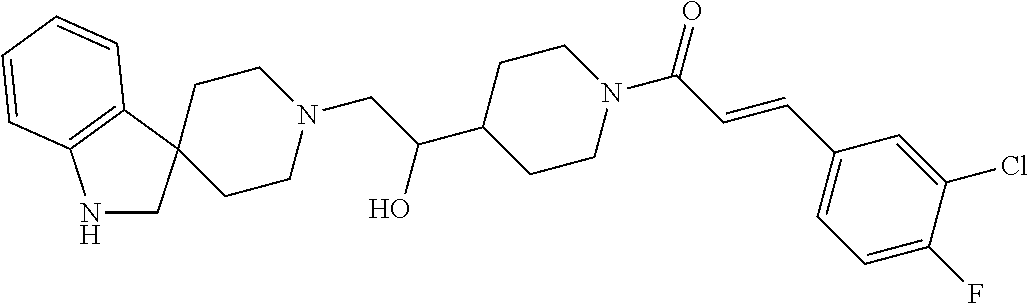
C1CN(CC(C2CCN(C(C=CC3=CC=C(F)C(Cl)=C3)=O)CC2)O)CCC12CNC1=C2C=CC=C1
